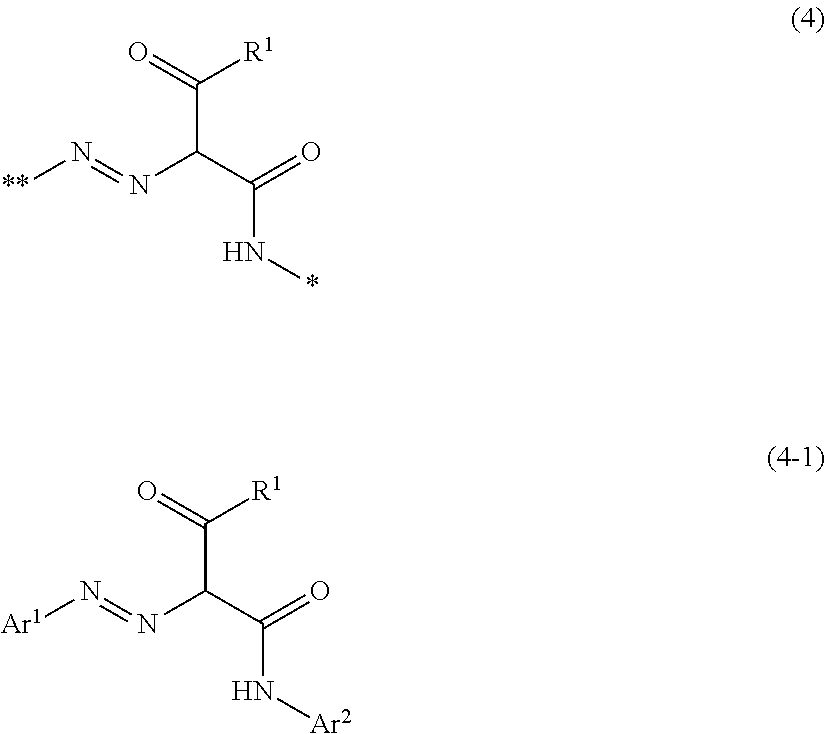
C(C(=O)[R1])(C(=O)N*)N=N[**].C(C(=O)[R1])(C(=O)N[Ar2])N=N[Ar1]
